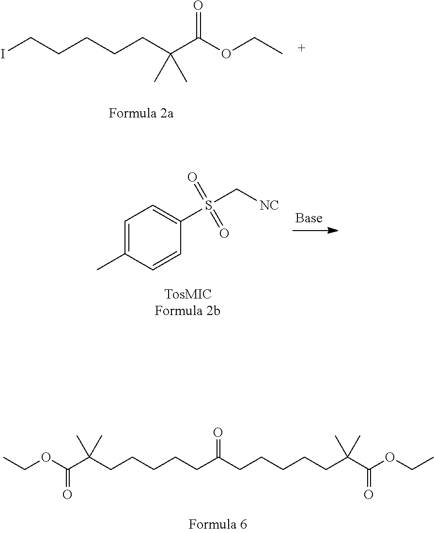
ICCCCCC(C(OCC)=O)(C)C.C1=C(C)C=CC(S(C[NC])(=O)=O)=C1.C(CCCCCC(C(OCC)=O)(C)C)(=O)CCCCCC(C(OCC)=O)(C)C
